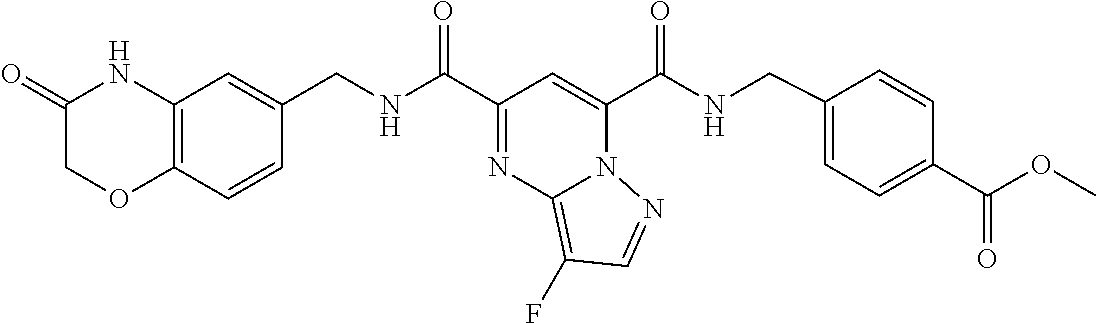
N1=C(C(=O)NCC2=CC3=C(C=C2)OCC(=O)N3)C=C(C(=O)NCC2=CC=C(C(OC)=O)C=C2)N2C1=C(F)C=N2
